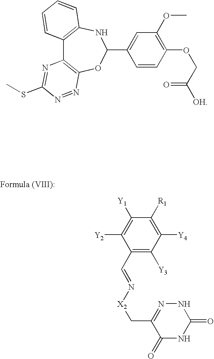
C1([Y2])=C([Y1])C([R1])=C([Y4])C([Y3])=C1C=N[X2]CC1=NNC(=O)NC1=O.C1(C2OC3=C(C4=C(N2)C=CC=C4)N=C(SC)N=N3)=CC(OC)=C(OCC([OH])=O)C=C1
